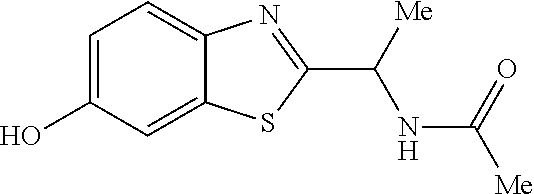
C1=C(O)C=C2C(=C1)N=C(C(NC([Me])=O)[Me])S2
